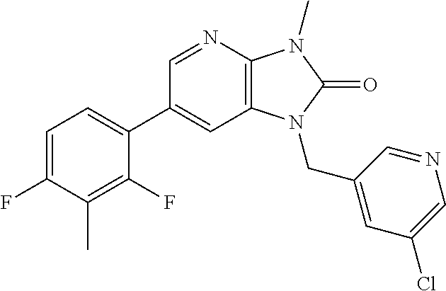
C1(C2=CC=C(F)C(C)=C2F)=CC2=C(N=C1)N(C)C(=O)N2CC1=CC(Cl)=CN=C1
